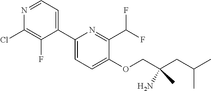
C1(C2=CC=NC(Cl)=C2F)=CC=C(OCC(CC(C)C)(C)N)C(C(F)F)=N1
